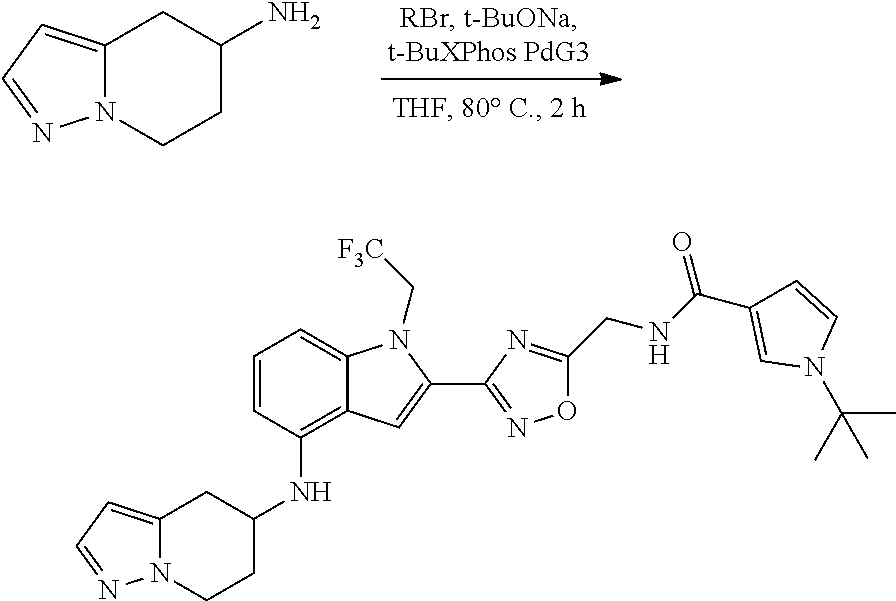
C12=CC=NN1CCC(N)C2.C1=CC(NC2CCN3C(=CC=N3)C2)=C2C(=C1)N(C[F3C])C(C1=NOC(CNC(C3=CN(C(C)(C)C)C=C3)=O)=N1)=C2
